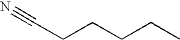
N#CCCCCC
